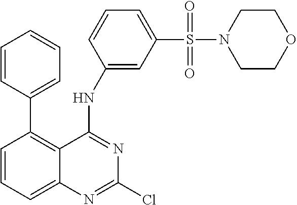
C1=CC=CC=C1C1=C2C(=CC=C1)N=C(Cl)N=C2NC1=CC(S(N2CCOCC2)(=O)=O)=CC=C1
